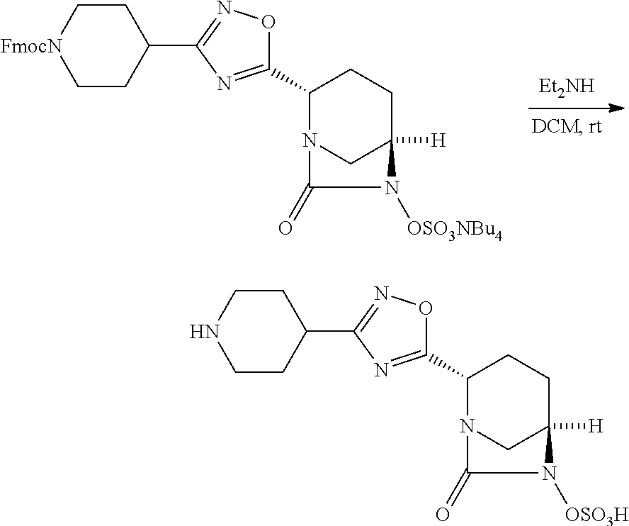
[Et2NH].C1C2([H])CN(C(C3=NC(C4CC[FmocN]CC4)=NO3)C1)C(=O)N2[OSO3NBu4].C1C2([H])CN(C(C3=NC(C4CCNCC4)=NO3)C1)C(=O)N2[OSO3H]
